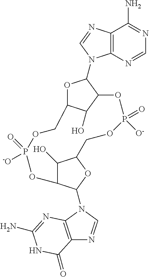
C12=C(N=CN=C1N)N(C1OC3C(O)C1OP([O-])(=O)OCC1C(O)C(C(N4C=NC5=C4N=C(N)NC5=O)O1)OP(=O)([-O])OC3)C=N2
